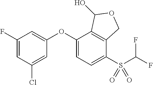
C1(F)=CC(Cl)=CC(OC2=CC=C(S(C(F)F)(=O)=O)C3=C2C(O)OC3)=C1
